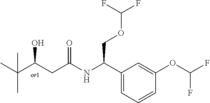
C1=C(C(NC(CC(C(C)(C)C)O)=O)COC(F)F)C=C(OC(F)F)C=C1
